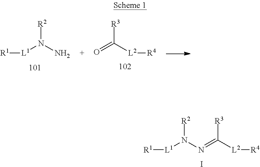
[R1][L1]N(N)[R2].O=C([L2][R4])[R3].[R1][L1]N([R2])N=C([L2][R4])[R3].I
